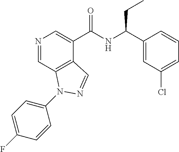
N1=CC2=C(C(C(NC(C3=CC(Cl)=CC=C3)CC)=O)=C1)C=NN2C1=CC=C(F)C=C1
